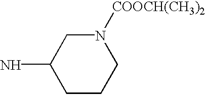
C1CCN([COOCH(CH3)2])CC1N
